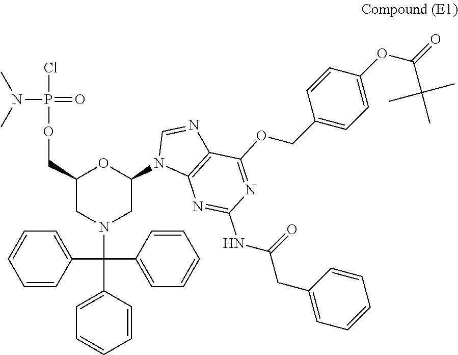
C1(COP(Cl)(N(C)C)=O)CN(C(C2=CC=CC=C2)(C2=CC=CC=C2)C2=CC=CC=C2)CC(N2C3=C(N=C2)C(OCC2=CC=C(OC(C(C)(C)C)=O)C=C2)=NC(NC(=O)CC2=CC=CC=C2)=N3)O1
